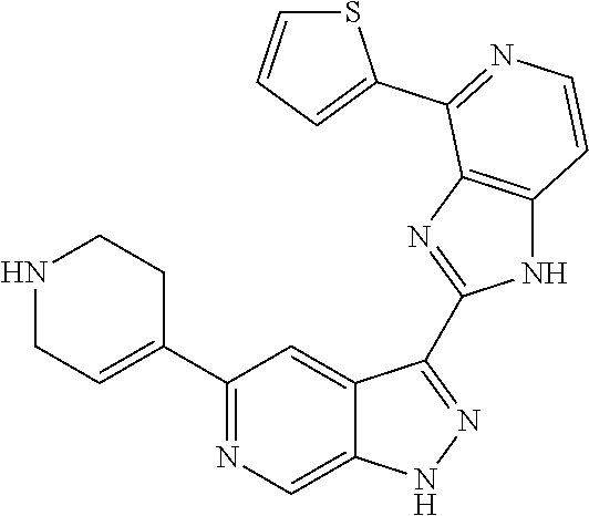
C1(C2=NC=C3C(=C2)C(C2=NC4=C(N2)C=CN=C4C2=CC=CS2)=NN3)=CCNCC1
